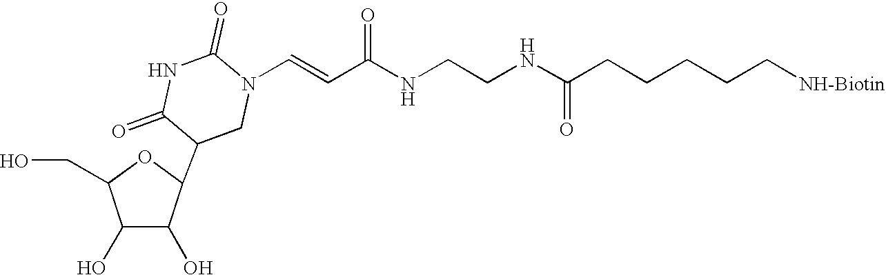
C1(O)C(O)C(C2CN(C=CC(NCCNC(CCCCC[NH-Biotin])=O)=O)C(=O)NC2=O)OC1CO
